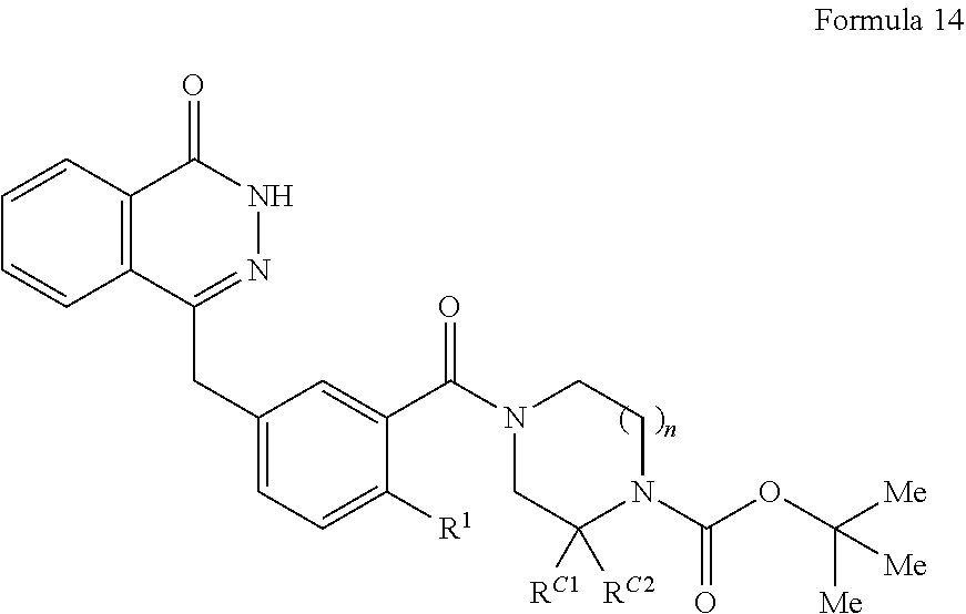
C1=CC2=C(C=C1)C(CC1=CC=C([R1])C(C(N3CCN(C(OC([Me])([Me])[Me])=O)C([RC1])([RC2])C3)=O)=C1)=NNC2=O
